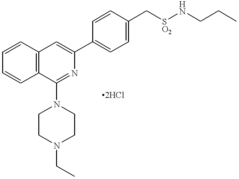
C12=C(C=CC=C1)C(N1CCN(CC)CC1)=NC(C1=CC=C(C[SO2]NCCC)C=C1)=C2
